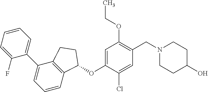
C1(F)=CC=CC=C1C1=CC=CC2=C1CCC2OC1=CC(OCC)=C(CN2CCC(O)CC2)C=C1Cl
